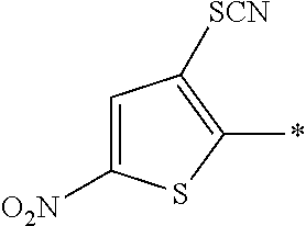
C1([O2N])=CC([SCN])=C(*)S1
